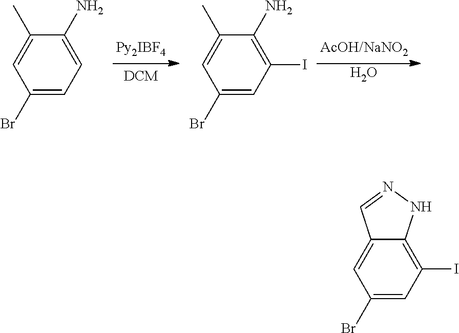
C1(N)=CC=C(Br)C=C1C.C1(N)=C(I)C=C(Br)C=C1C.O.C12=C(I)C=C(Br)C=C1C=NN2
